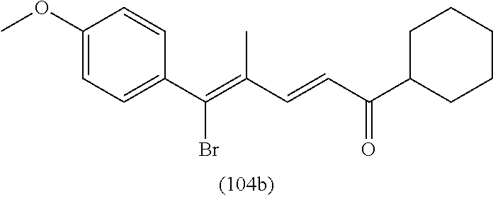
C1(OC)=CC=C(C(=C(C)C=CC(C2CCCCC2)=O)Br)C=C1
